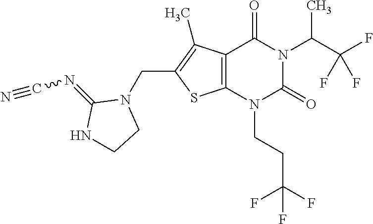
C12=C(N(CCC(F)(F)F)C(=O)N(C(C(F)(F)F)C)C1=O)SC(CN1C(=NC#N)NCC1)=C2C
